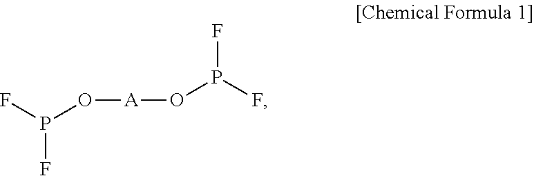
P(F)(F)O[A]OP(F)F
